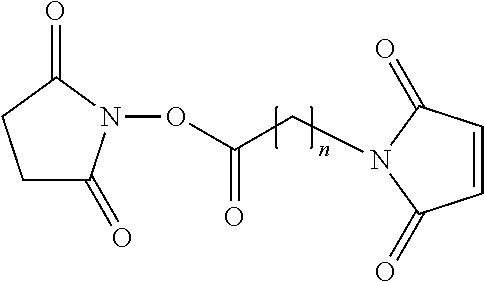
C1C(=O)N(OC(CN2C(=O)C=CC2=O)=O)C(=O)C1
